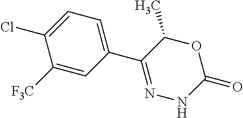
C1([F3C])=CC(C2=NNC(=O)OC2C)=CC=C1Cl
